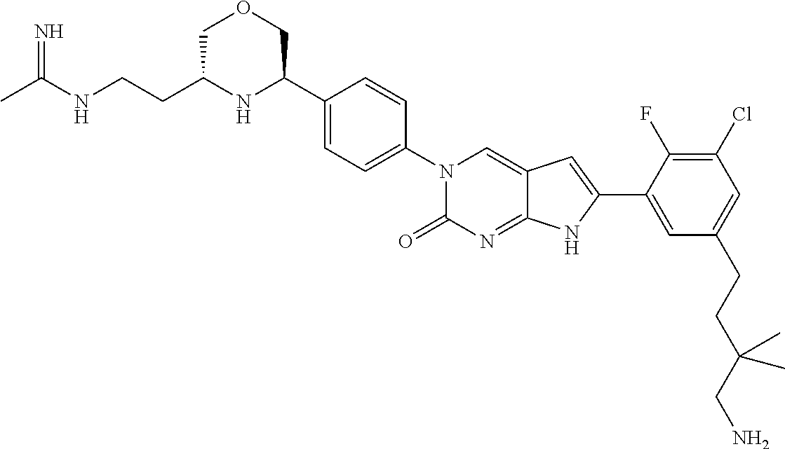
CC(NCCC1NC(C2=CC=C(N3C(=O)N=C4C(=C3)C=C(C3=CC(CCC(CN)(C)C)=CC(Cl)=C3F)N4)C=C2)COC1)=N
